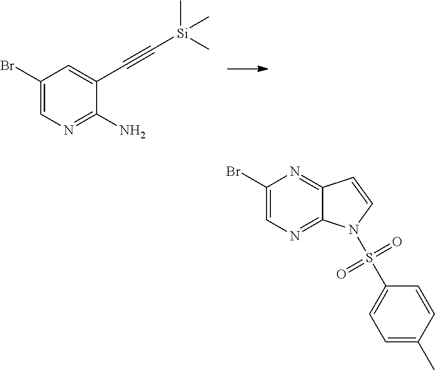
C1(Br)=CN=C(N)C(C#C[Si](C)(C)C)=C1.C1(Br)=CN=C2C(=N1)C=CN2S(C1=CC=C(C)C=C1)(=O)=O
